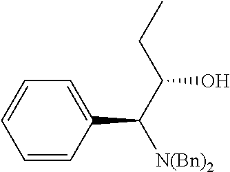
C1=CC=C(C(C(CC)O)[N(Bn)2])C=C1
